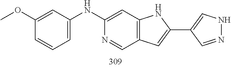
COC1=CC(NC2=CC3=C(C=C(C4=CNN=C4)N3)C=N2)=CC=C1
